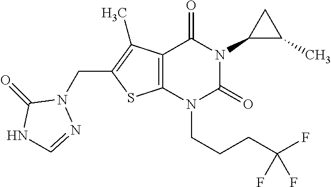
C12=C(N(CCCC(F)(F)F)C(=O)N(C3C(C)C3)C1=O)SC(CN1C(=O)NC=N1)=C2C
